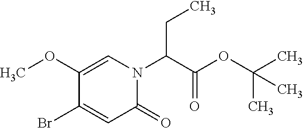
N1(C(C(OC(C)(C)C)=O)CC)C(=O)C=C(Br)C(OC)=C1
